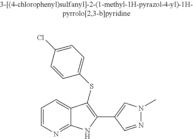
C1=CN=C2C(=C1)C(SC1=CC=C(Cl)C=C1)=C(C1=CN(C)N=C1)N2
